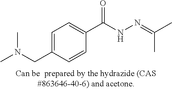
C1=C(CN(C)C)C=CC(C(=O)NN=C(C)C)=C1
